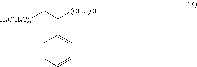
C1=CC=CC=C1C(C[H3C(H2C)x])[(CH2)yCH3]
